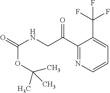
C(NCC(C1=NC=CC=C1C(F)(F)F)=O)(OC(C)(C)C)=O
